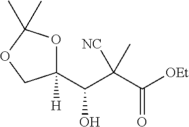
C1(C(C(C([OEt])=O)(C)[NC])O)([H])OC(C)(C)OC1
